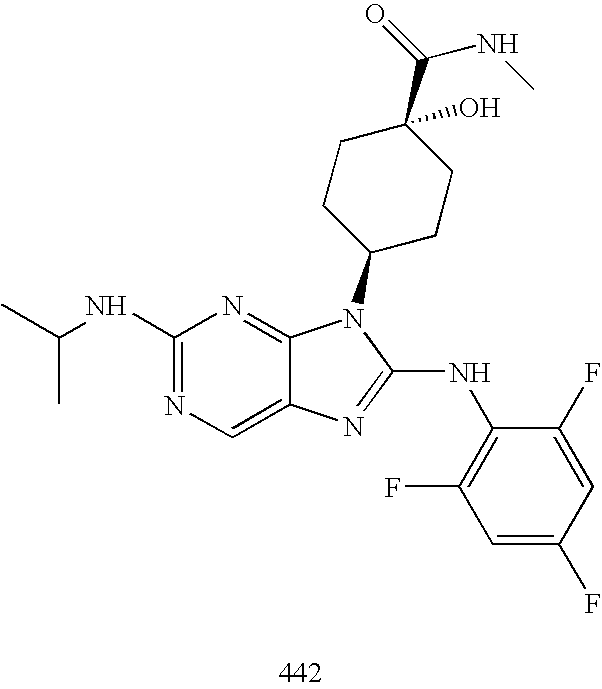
C1(NC(C)C)=NC=C2C(=N1)N(C1CCC(C(=O)NC)(O)CC1)C(NC1=C(F)C=C(F)C=C1F)=N2
